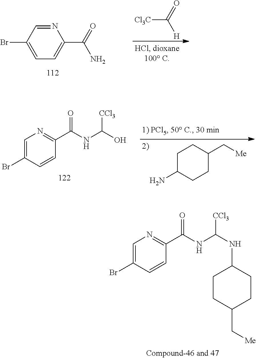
N1=CC(Br)=CC=C1C(=O)N.[Cl3C]C(=O)[H].C1=C(Br)C=CC(C(NC(O)[CCl3])=O)=N1.C1C(N)CCC(C[Me])C1.C1=C(Br)C=CC(C(NC(NC2CCC(C[Me])CC2)[CCl3])=O)=N1
